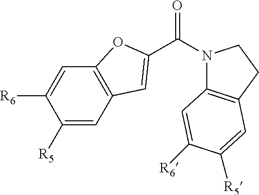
C1([R5])=CC2=C(C=C1[R6])OC(C(N1C3=C(CC1)C=C([R5])C([R6])=C3)=O)=C2
